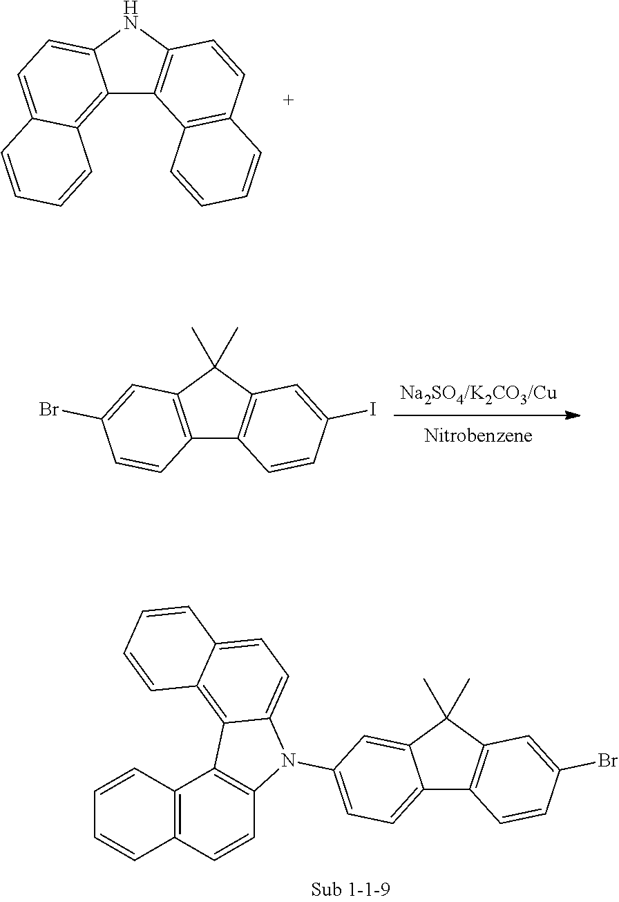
C12=C3C(=CC=C1NC1=C2C2=C(C=C1)C=CC=C2)C=CC=C3.C12=C(C(C)(C)C3=C1C=CC(I)=C3)C=C(Br)C=C2.C12=CC=C(N3C4=C(C5=C(C=CC=C5)C=C4)C4=C5C(=CC=C34)C=CC=C5)C=C1C(C)(C)C1=C2C=CC(Br)=C1
